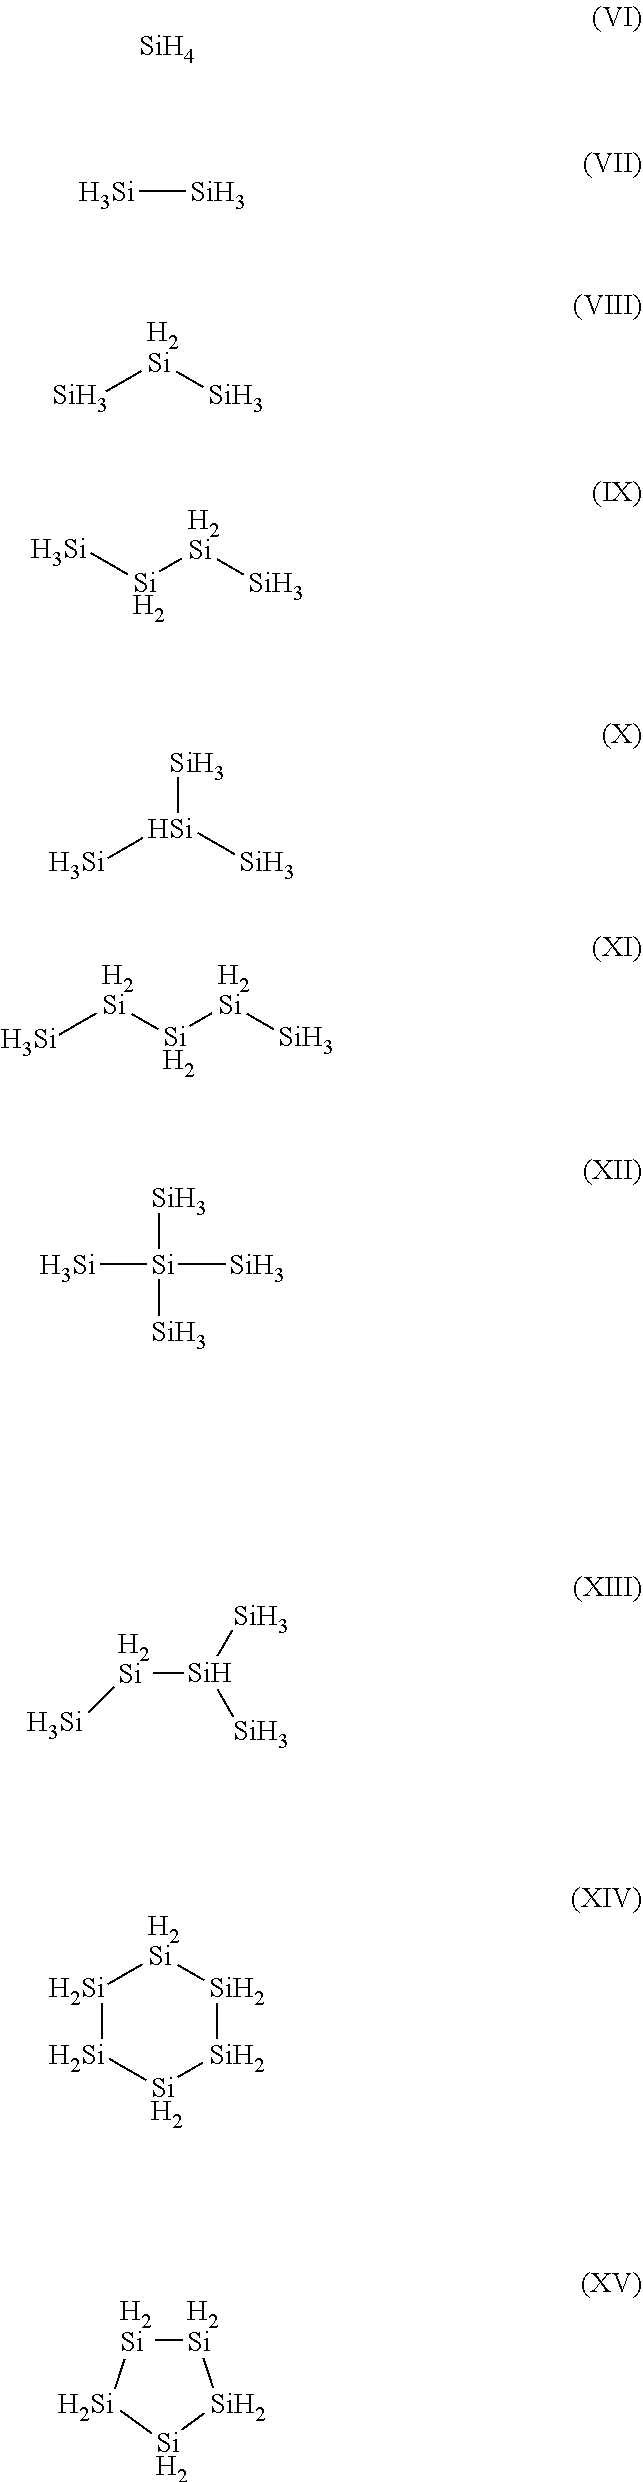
[Si].[Si][Si].[Si][H2Si][Si].[Si]([H2Si][Si])[Si].[Si][Si]([Si])[Si].[Si]([H2Si][Si])[H2Si][Si].[Si][Si]([Si])([Si])[Si].[H2Si]([Si]([Si])[Si])[Si].[Si]1[Si][Si][Si][Si][H2Si]1.[H2Si]1[H2Si][Si][Si][Si]1
